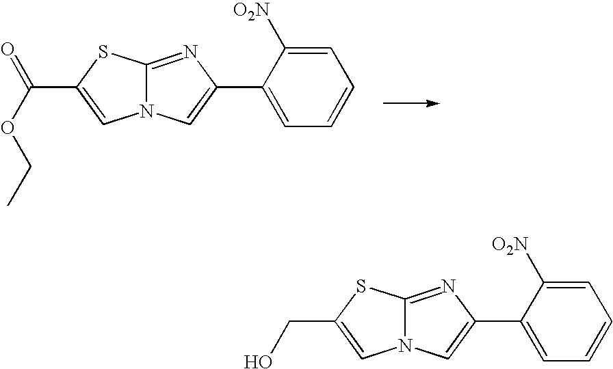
C12=NC(C3=CC=CC=C3[O2N])=CN1C=C(C(OCC)=O)S2.C12=NC(C3=CC=CC=C3[O2N])=CN1C=C(CO)S2
